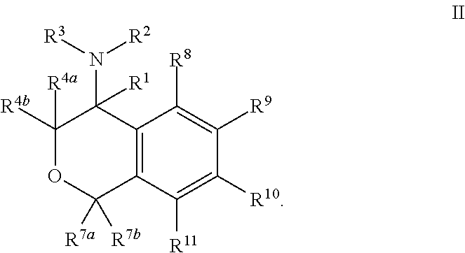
C12=C(C([R11])=C([R10])C([R9])=C1[R8])C([R7a])([R7b])OC([R4b])([R4a])C2(N([R3])[R2])[R1]
